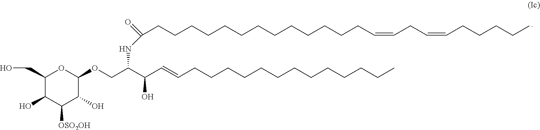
C1(CO)C(O)C([OSO2OH])C(O)C(OCC(C(C=CCCCCCCCCCCCCC)O)NC(CCCCCCCCCCCCCC=CCC=CCCCCC)=O)O1
